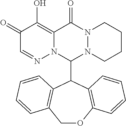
C1(=O)C=NN2C(=C1O)C(=O)N1N(C2C2C3=C(COC4=C2C=CC=C4)C=CC=C3)CCCC1
